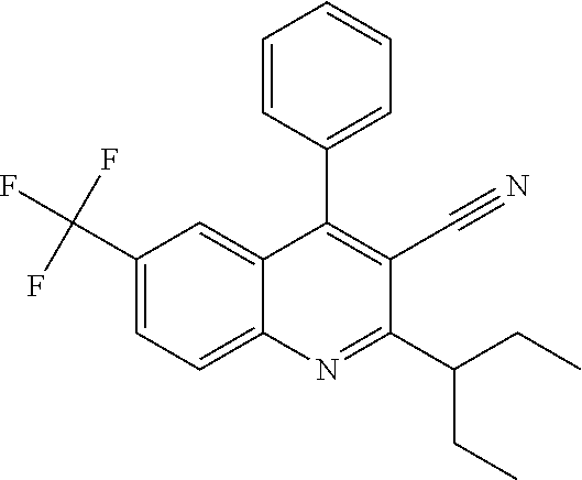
C1(C(F)(F)F)=CC=C2C(=C1)C(C1=CC=CC=C1)=C(C#N)C(C(CC)CC)=N2
